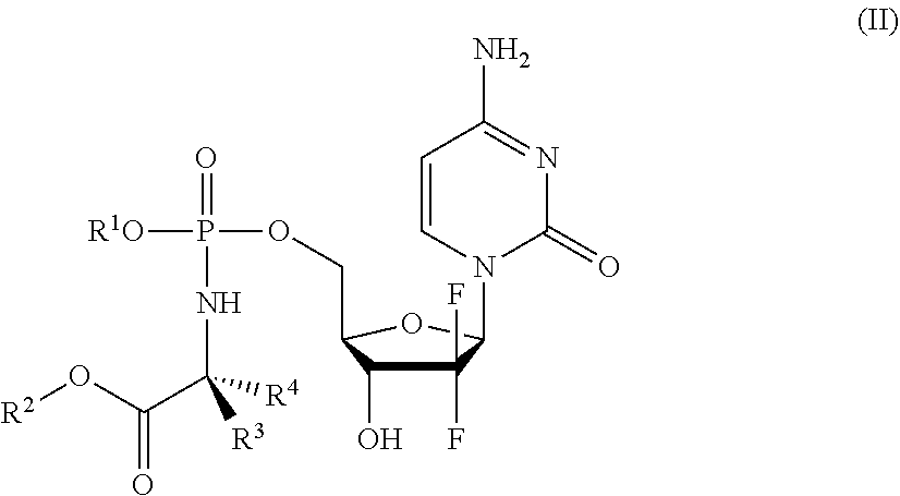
C1(F)(F)C(O)C(COP([R1O])(=O)NC(C(=O)O[R2])([R3])[R4])OC1N1C(=O)N=C(N)C=C1
